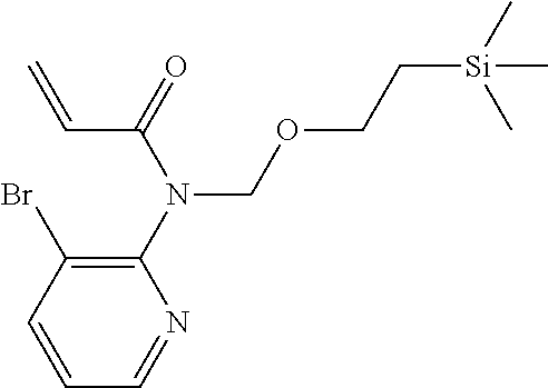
C1=CC(Br)=C(N(C(=O)C=C)COCC[Si](C)(C)C)N=C1
